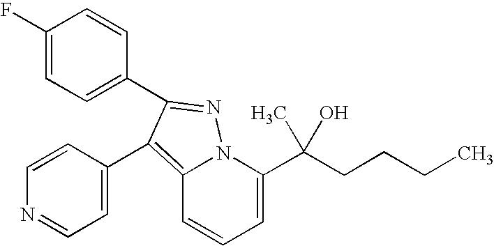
C1(F)=CC=C(C2=NN3C(=C2C2=CC=NC=C2)C=CC=C3C(CCCC)(C)O)C=C1
